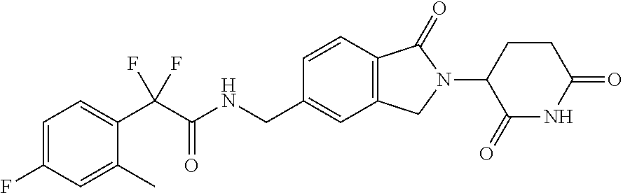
C1=C(F)C=C(C)C(C(C(NCC2=CC3=C(C=C2)C(=O)N(C2CCC(=O)NC2=O)C3)=O)(F)F)=C1
